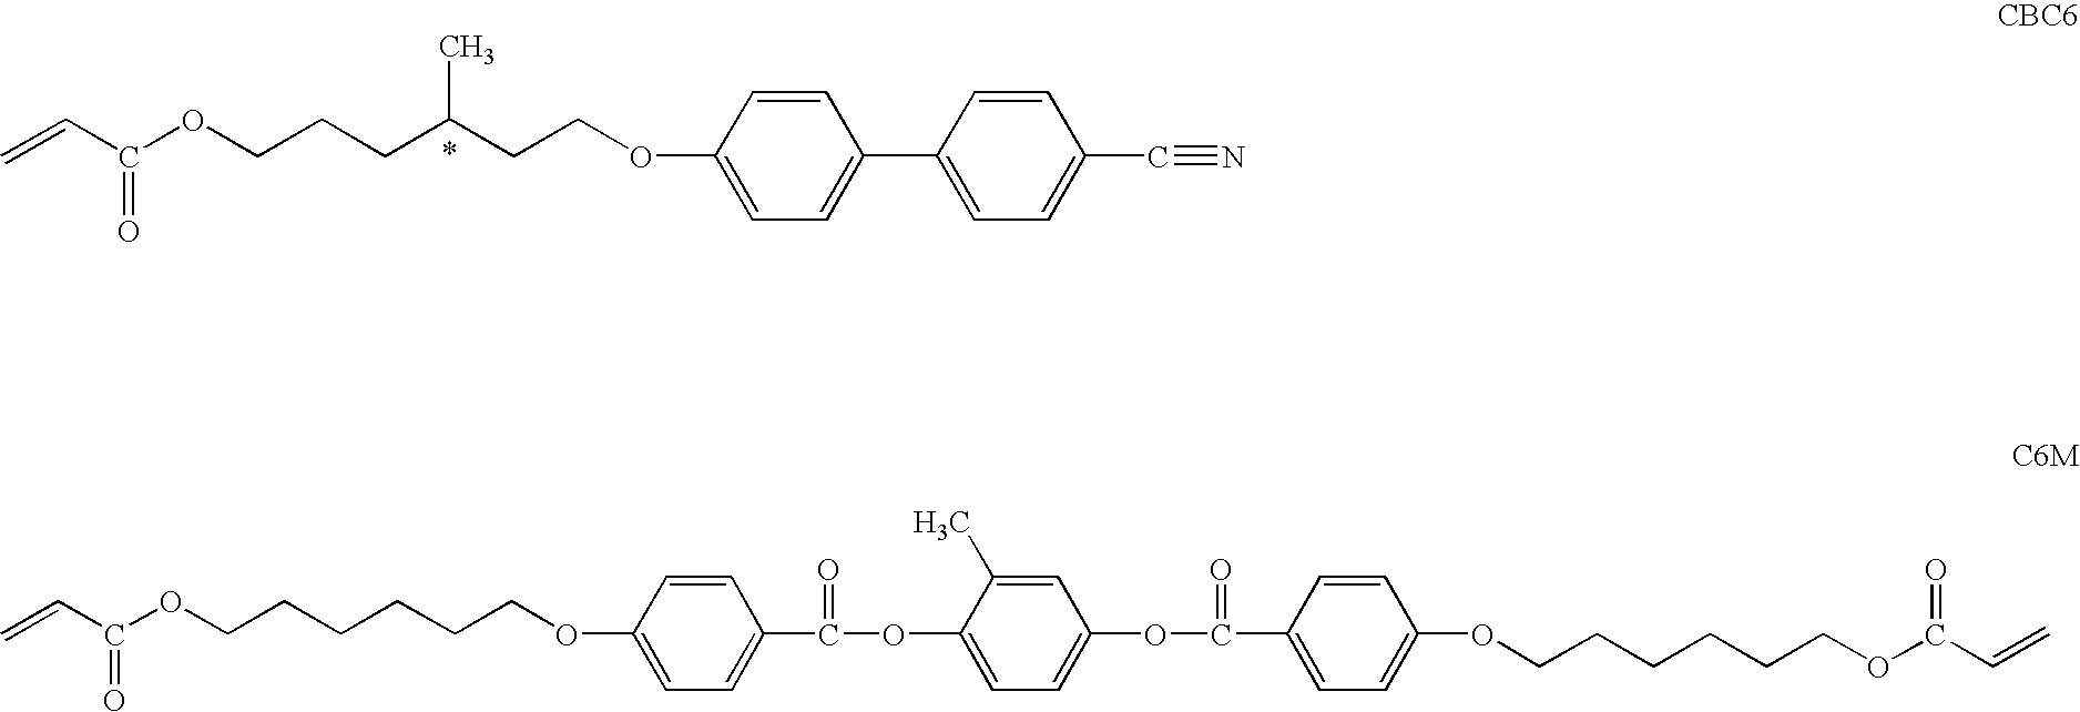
C=CC(=O)OCCCC(CCOC1=CC=C(C2=CC=C(C#N)C=C2)C=C1)C.C=CC(=O)OCCCCCCOC1=CC=C(C(=O)OC2=CC=C(OC(=O)C3=CC=C(OCCCCCCOC(C=C)=O)C=C3)C=C2C)C=C1
